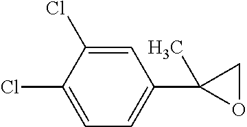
C1=C(Cl)C(Cl)=CC=C1C1(C)OC1
